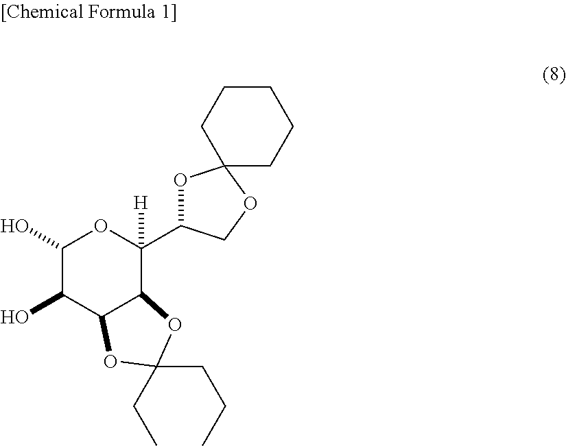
C1(O)C(O)C2C(C([H])(C3OC4(CCCCC4)OC3)O1)OC(CCC)(CC)O2
